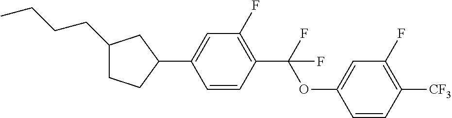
C1(CCCC)CCC(C2=CC(F)=C(C(OC3=CC(F)=C([CF3])C=C3)(F)F)C=C2)C1
